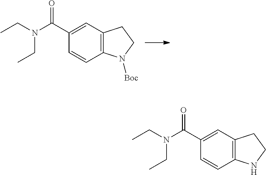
N1([Boc])C2=C(C=C(C(N(CC)CC)=O)C=C2)CC1.N1C2=C(C=C(C(N(CC)CC)=O)C=C2)CC1
